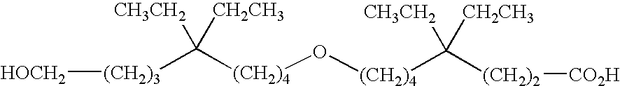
[(CH2)3](C([(CH2)4]O[(CH2)4]C([(CH2)2][CO2H])([CH3CH2])[CH2CH3])([CH3CH2])[CH2CH3])[HOCH2]
